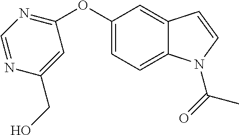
CC(=O)N1C2=CC=C(OC3=NC=NC(CO)=C3)C=C2C=C1
